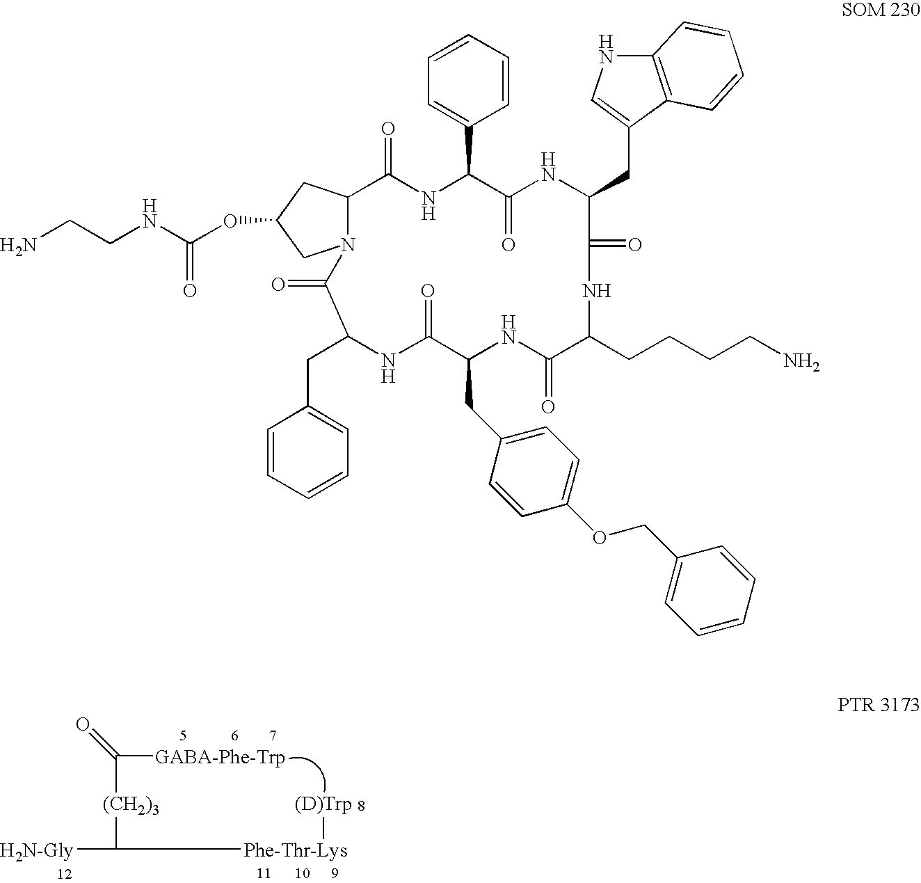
C(NC(OC1CN2C(C1)C(=O)NC(C1=CC=CC=C1)C(=O)NC(CC1=CNC3=C1C=CC=C3)C(=O)NC(CCCCN)C(=O)NC(CC1=CC=C(OCC3=CC=CC=C3)C=C1)C(=O)NC(CC1=CC=CC=C1)C2=O)=O)CN.[H2N-Gly]C([(CH2)3]C([GABA-Phe-Trp])=O)[Phe-Thr-Lys][(D)Trp]
